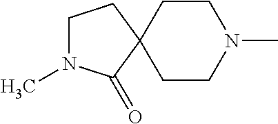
C1N(C)C(=O)C2(C1)CCN(C)CC2
